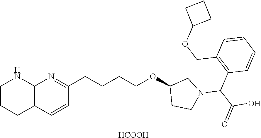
C12=C(C=CC(CCCCOC3CCN(C(C(=O)O)C4=C(COC5CCC5)C=CC=C4)C3)=N1)CCCN2.[HCOOH]
